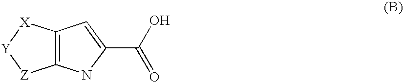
C12=C([X][Y][Z]1)C=C(C(O)=O)N2
